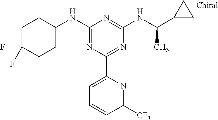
C1(NC2CCC(F)(F)CC2)=NC(C2=CC=CC([CF3])=N2)=NC(NC(C2CC2)C)=N1
